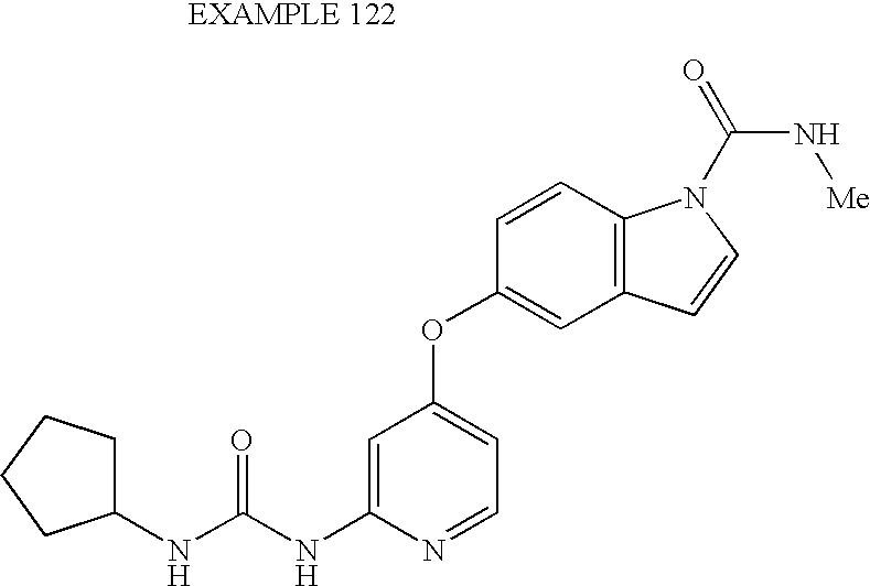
C1=C(NC(NC2CCCC2)=O)N=CC=C1OC1=CC2=C(C=C1)N(C(=O)N[Me])C=C2
